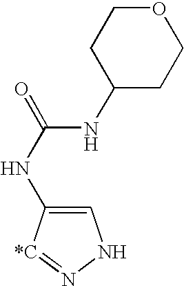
C1=C(NC(=O)NC2CCOCC2)[*C]=NN1
